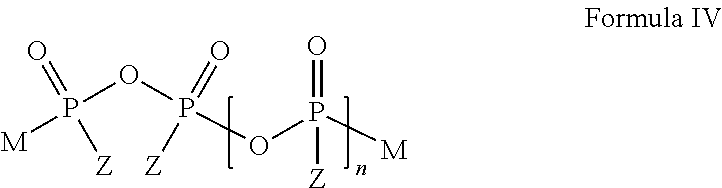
[M]P(OP(OP([M])(=O)[Z])(=O)[Z])([Z])=O
